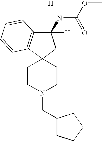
[H].C1CN(CC2CCCC2)CCC12CC(NC(OC)=O)([H])C1=C2C=CC=C1
